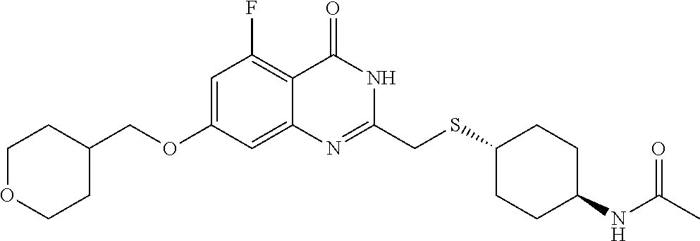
C1=C(OCC2CCOCC2)C=C2C(=C1F)C(=O)NC(CSC1CCC(NC(C)=O)CC1)=N2
